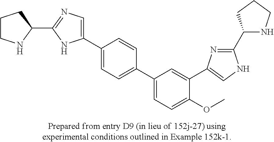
C1CNC(C2=NC=C(C3=CC=C(C4=CC=C(OC)C(C5=CNC(C6NCCC6)=N5)=C4)C=C3)N2)C1
